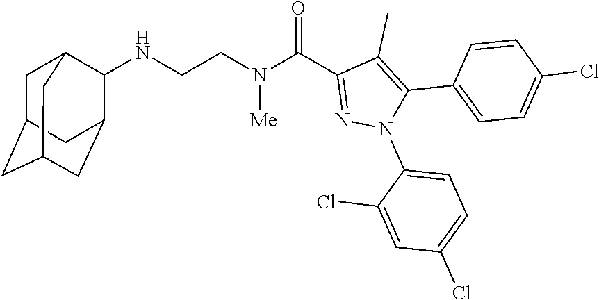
N(CCN(C(C1=NN(C2=CC=C(Cl)C=C2Cl)C(C2=CC=C(Cl)C=C2)=C1C)=O)[Me])C1C2CC3CC(CC1C3)C2
